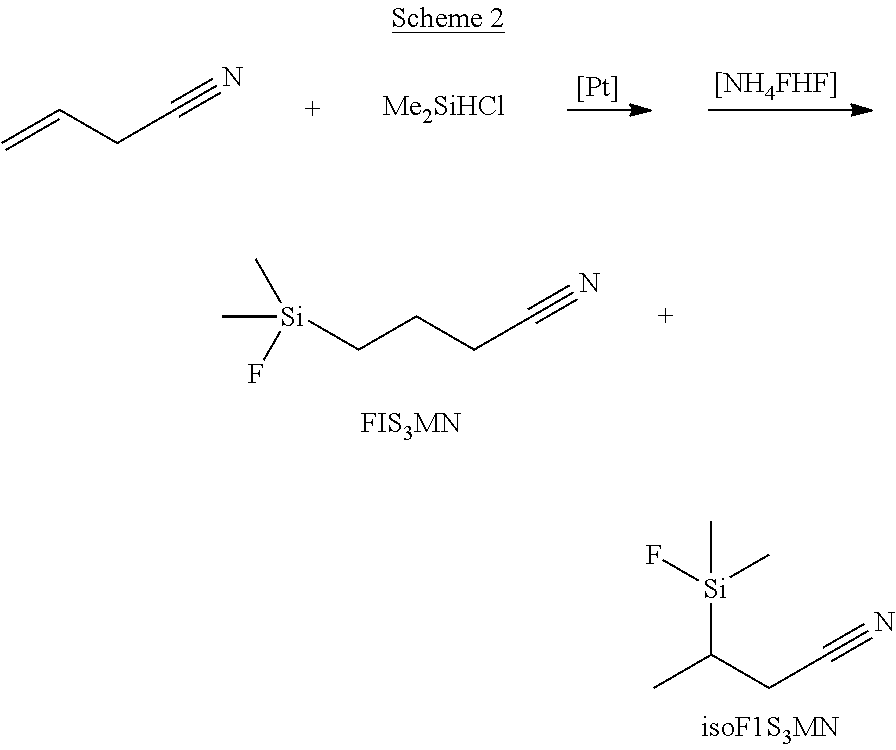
CC(CC#N)[Si](F)(C)C.[Si](CCCC#N)(C)(C)F.[Pt].C=CCC#N.[Me2SiHCl].[[NH4FHF]]
